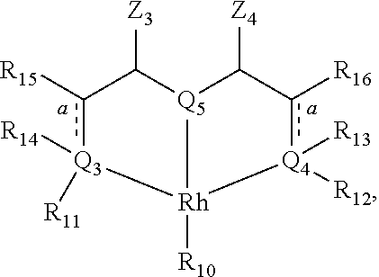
[Q5]12[Rh]([R10])([Q4]([R12])([R13])c([R16])C1[Z4])[Q3]([R14])([R11])c([R15])C2[Z3]
